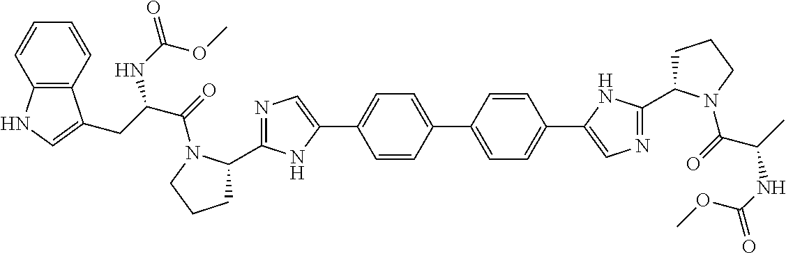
C1=CC(C2=CC=C(C3=CN=C(C4CCCN4C(C(C)NC(=O)OC)=O)N3)C=C2)=CC=C1C1=CN=C(C2CCCN2C(C(CC2=CNC3=C2C=CC=C3)NC(=O)OC)=O)N1
